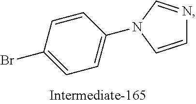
C1=CC(Br)=CC=C1N1C=NC=C1
